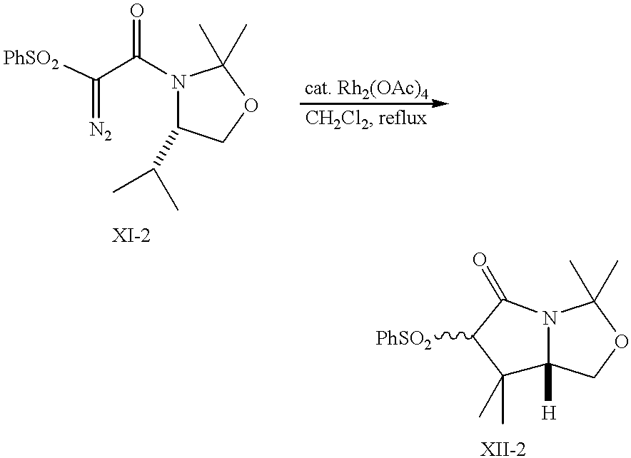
C(=[N2])(C(N1C(C(C)C)COC1(C)C)=O)[PhSO2].C1(C)(C)C2([H])N(C(=O)C1[PhSO2])C(C)(C)OC2
